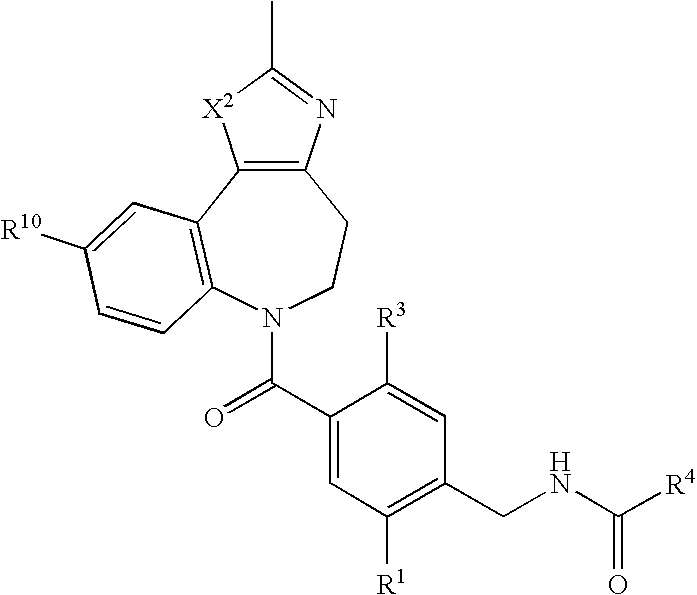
C12=C(C3=C(N(C(=O)C4=CC([R1])=C(CNC([R4])=O)C=C4[R3])CC1)C=CC([R10])=C3)[X2]C(C)=N2
